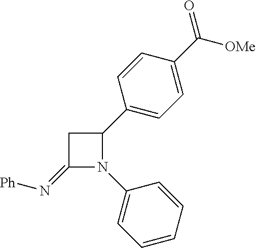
C1(=N[Ph])N(C2=CC=CC=C2)C(C2=CC=C(C([OMe])=O)C=C2)C1
